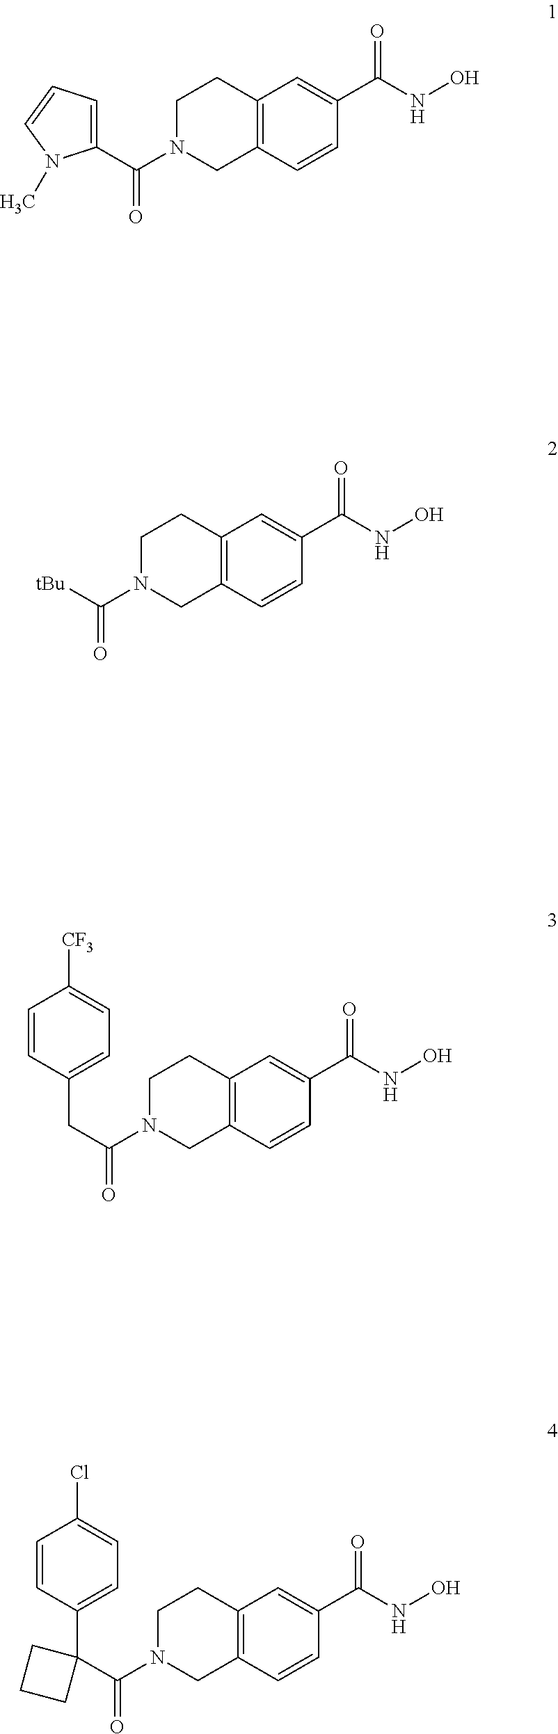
C1N(C(C2=CC=CN2C)=O)CC2=C(C1)C=C(C(NO)=O)C=C2.C1N(C([tBu])=O)CC2=C(C1)C=C(C(NO)=O)C=C2.C1N(C(CC2=CC=C([CF3])C=C2)=O)CC2=C(C1)C=C(C(NO)=O)C=C2.C1N(C(C2(C3=CC=C(Cl)C=C3)CCC2)=O)CC2=C(C1)C=C(C(NO)=O)C=C2
